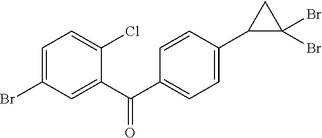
C1(C2=CC=C(C(C3=CC(Br)=CC=C3Cl)=O)C=C2)C(Br)(Br)C1
